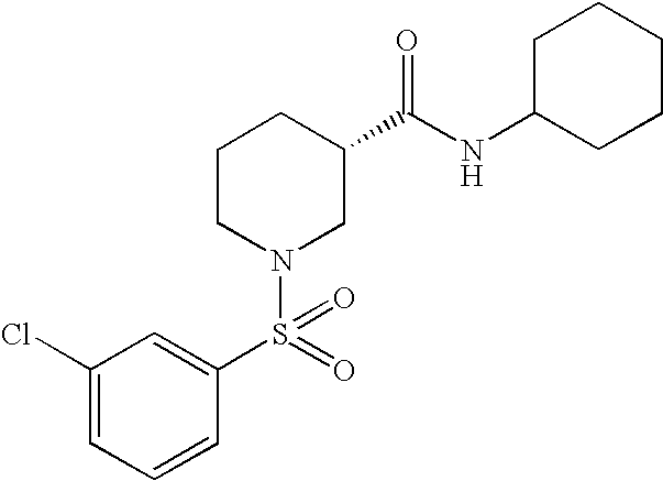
C1(Cl)=CC=CC(S(N2CC(C(NC3CCCCC3)=O)CCC2)(=O)=O)=C1
